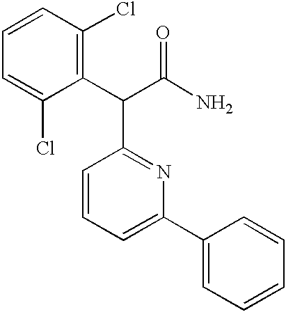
C1=C(C2=CC=CC=C2)N=C(C(C(N)=O)C2=C(Cl)C=CC=C2Cl)C=C1
